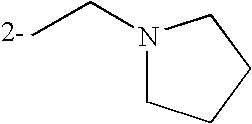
N1(CC)CCCC1
